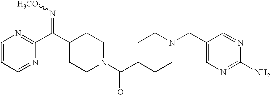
C1=CC=NC(C(C2CCN(C(C3CCN(CC4=CN=C(N)N=C4)CC3)=O)CC2)=N[H3CO])=N1
